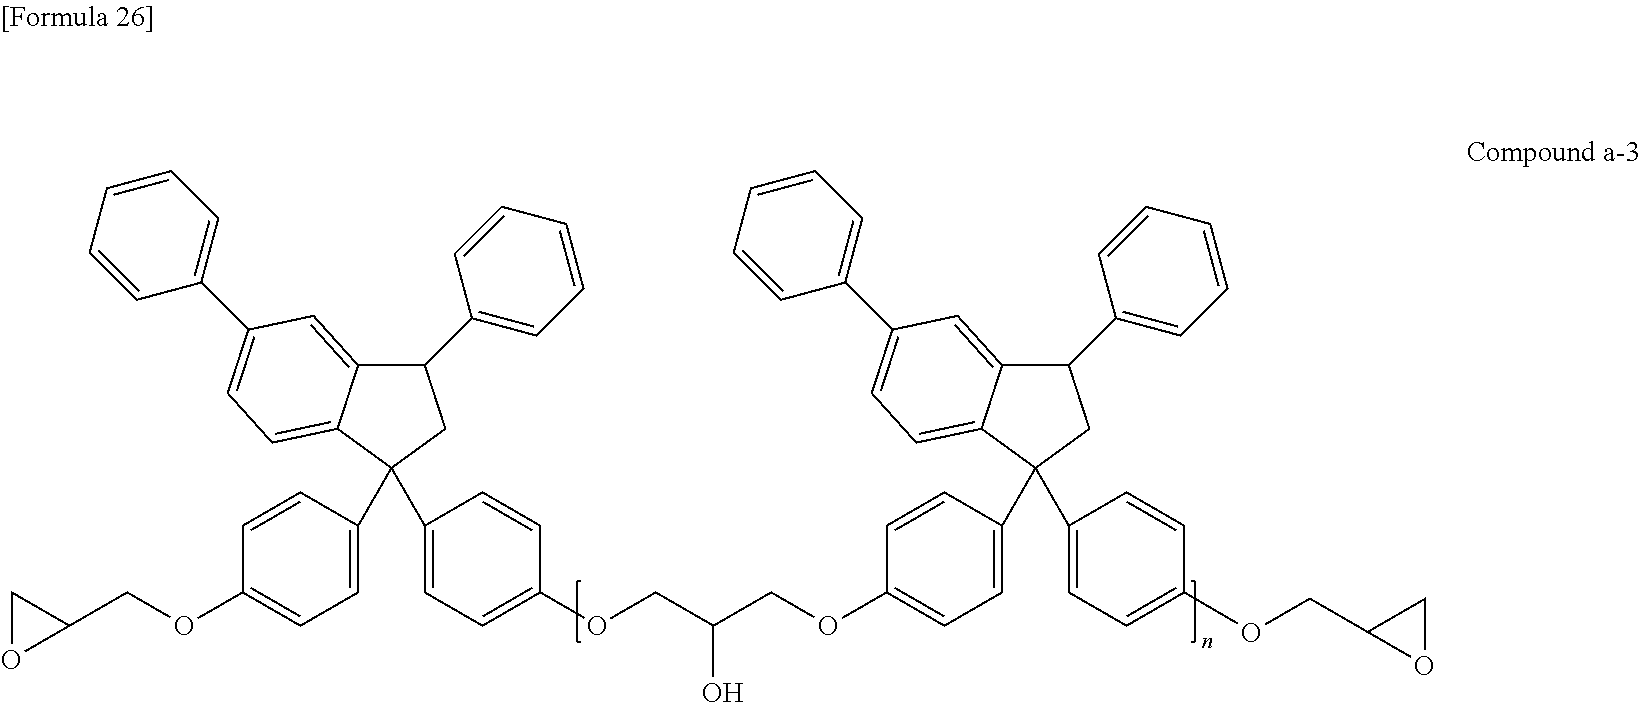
C1OC1COC1=CC=C(C2(C3=CC=C(OCC(COC4=CC=C(C5(C6=CC=C(OCC7CO7)C=C6)CC(C6=CC=CC=C6)C6=CC(C7=CC=CC=C7)=CC=C65)C=C4)O)C=C3)C3=CC=C(C4=CC=CC=C4)C=C3C(C3=CC=CC=C3)C2)C=C1
